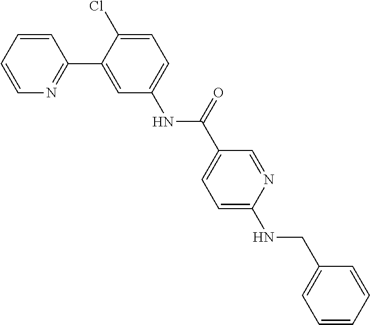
C1=CC=CN=C1C1=CC(NC(=O)C2=CC=C(NCC3=CC=CC=C3)N=C2)=CC=C1Cl
